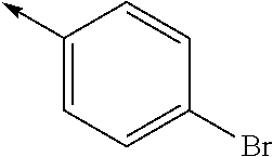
C1(->C)=CC=C(Br)C=C1
